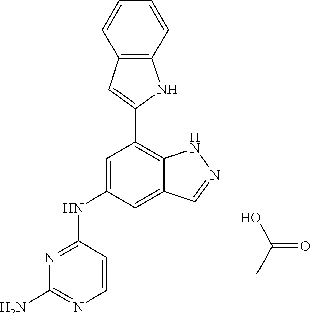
OC(=O)C.N1=C(NC2=CC(C3=CC4=C(N3)C=CC=C4)=C3C(=C2)C=NN3)C=CN=C1N
